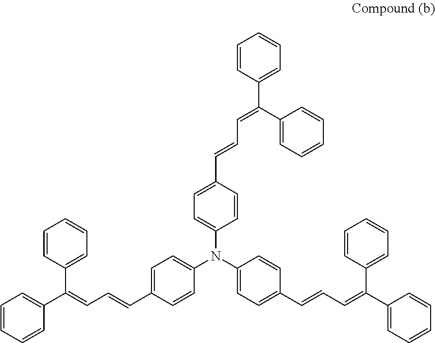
C1=CC=CC(C(=CC=CC2=CC=C(N(C3=CC=C(C=CC=C(C4=CC=CC=C4)C4=CC=CC=C4)C=C3)C3=CC=C(C=CC=C(C4=CC=CC=C4)C4=CC=CC=C4)C=C3)C=C2)C2=CC=CC=C2)=C1
